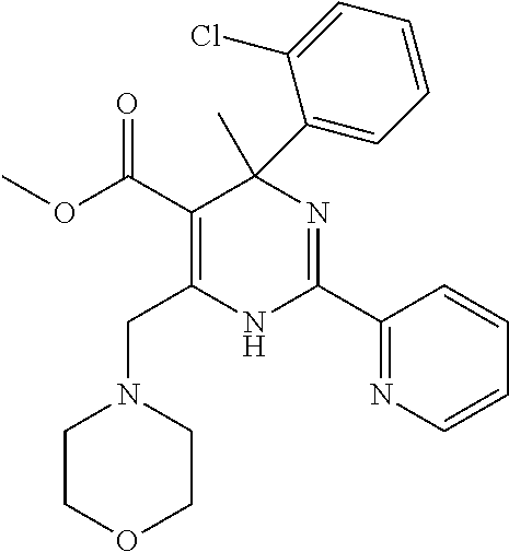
C(=O)(OC)C1=C(CN2CCOCC2)NC(C2=NC=CC=C2)=NC1(C)C1=CC=CC=C1Cl
